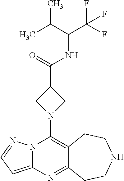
C12=C(N3CC(C(=O)NC(C(C)C)C(F)(F)F)C3)N3C(=CC=N3)N=C1CCNCC2
